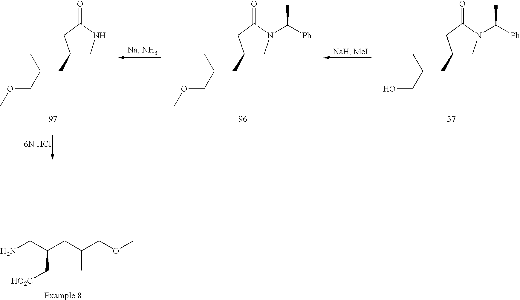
C1(CC(COC)C)CNC(=O)C1.C1(CC(COC)C)CN(C([Ph])C)C(=O)C1.C1(CC(CO)C)CN(C([Ph])C)C(=O)C1.NCC(CC(COC)C)C[HO2C]
